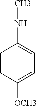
C1=CC([OCH3])=CC=C1NC
